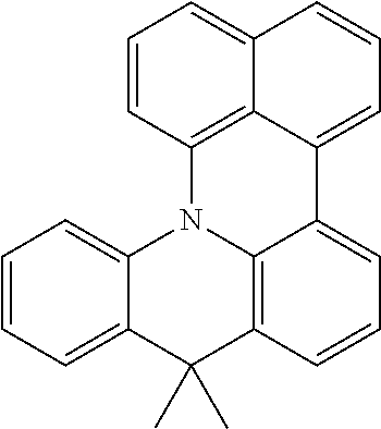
C1=CC=C2C(=C1)N1C3=C(C2(C)C)C=CC=C3C2=CC=CC3=CC=CC1=C32
